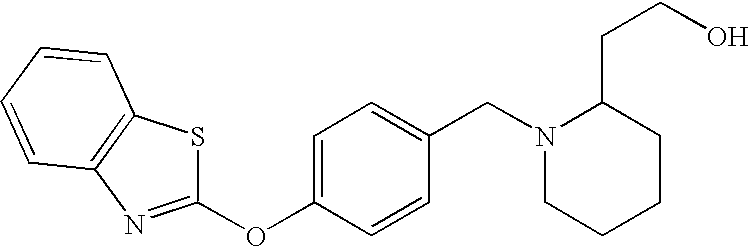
C1(CN2C(CCO)CCCC2)=CC=C(OC2=NC3=C(C=CC=C3)S2)C=C1
